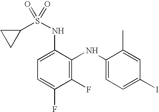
C1(F)=C(NC2=CC=C(I)C=C2C)C(NS(C2CC2)(=O)=O)=CC=C1F
